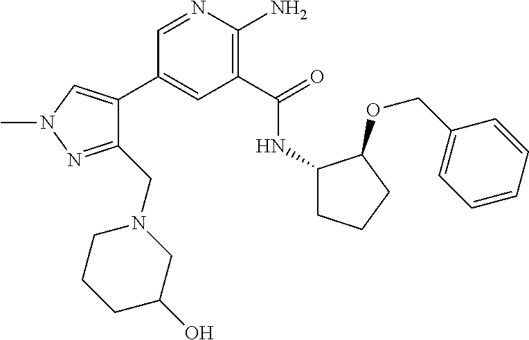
C1(C2=CN(C)N=C2CN2CC(O)CCC2)=CC(C(=O)NC2CCCC2OCC2=CC=CC=C2)=C(N)N=C1
